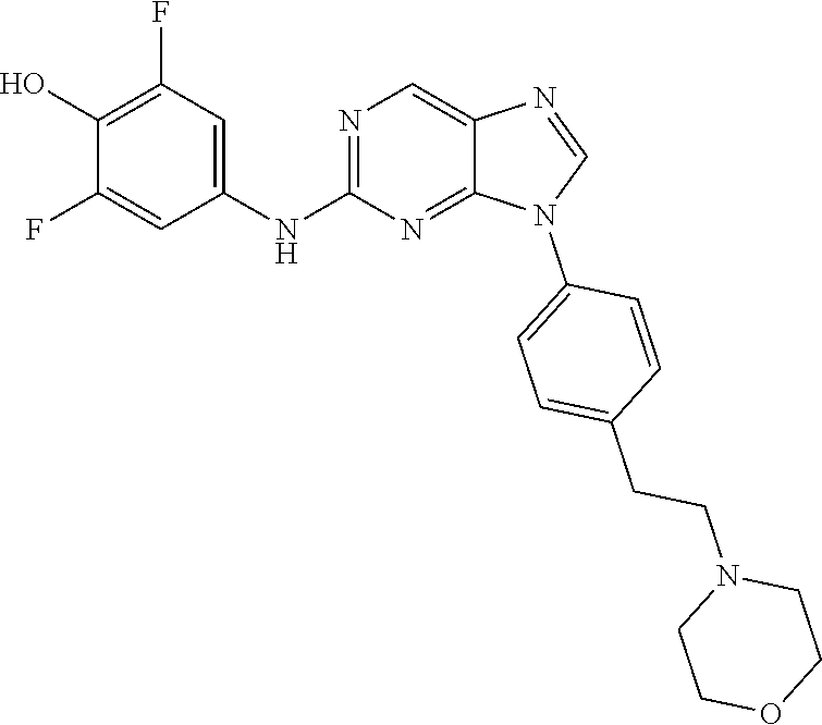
C1(O)=C(F)C=C(NC2=NC=C3C(=N2)N(C2=CC=C(CCN4CCOCC4)C=C2)C=N3)C=C1F
